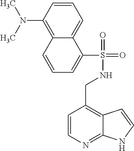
C1=CC(N(C)C)=C2C(=C1)C(S(=O)(=O)NCC1=C3C(=NC=C1)NC=C3)=CC=C2
